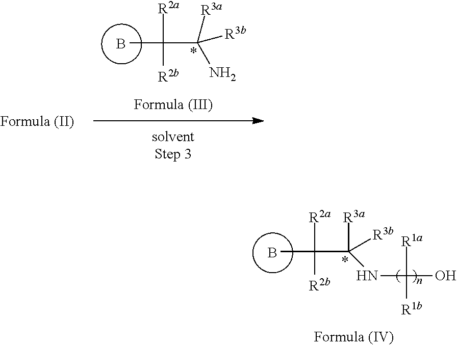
N(C(O)([R1a])[R1b])C(C(C)([R2a])[R2b])([R3a])[R3b].B.NC(C(C)([R2a])[R2b])([R3a])[R3b].B
